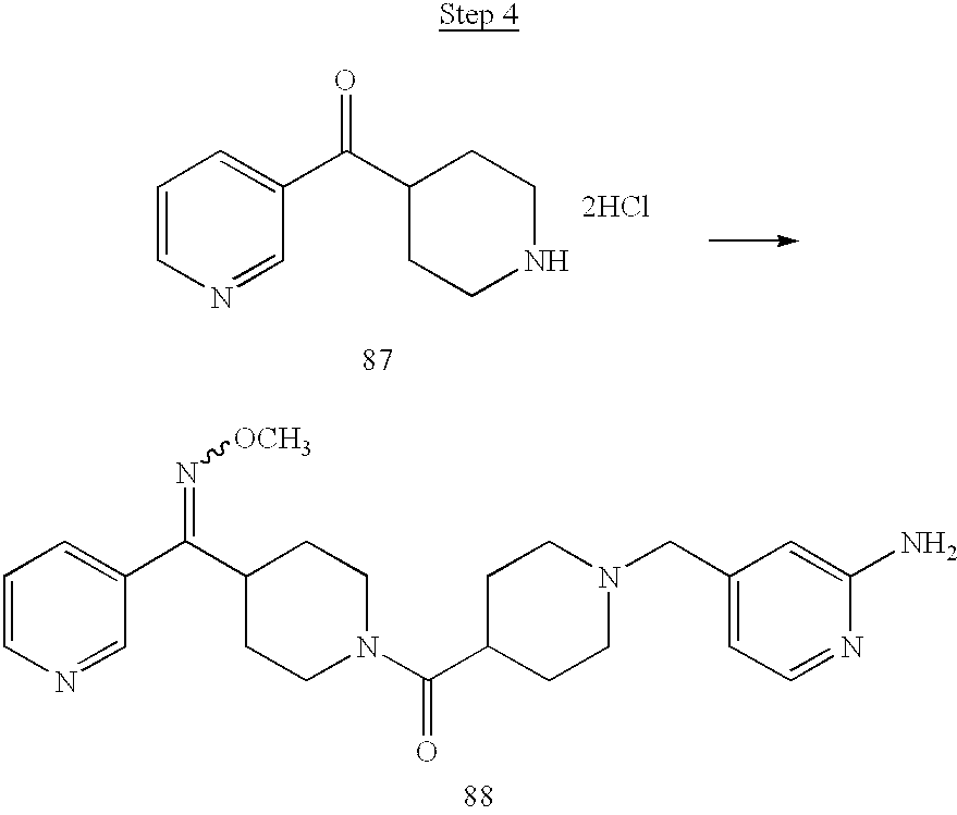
C1=CN=CC(C(C2CCNCC2)=O)=C1.[2HCl].C1=CN=CC(C(C2CCN(C(C3CCN(CC4=CC=NC(N)=C4)CC3)=O)CC2)=N[OCH3])=C1
